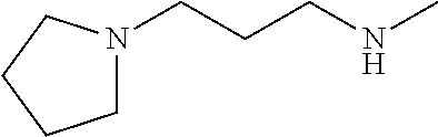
C1N(CCCNC)CCC1
